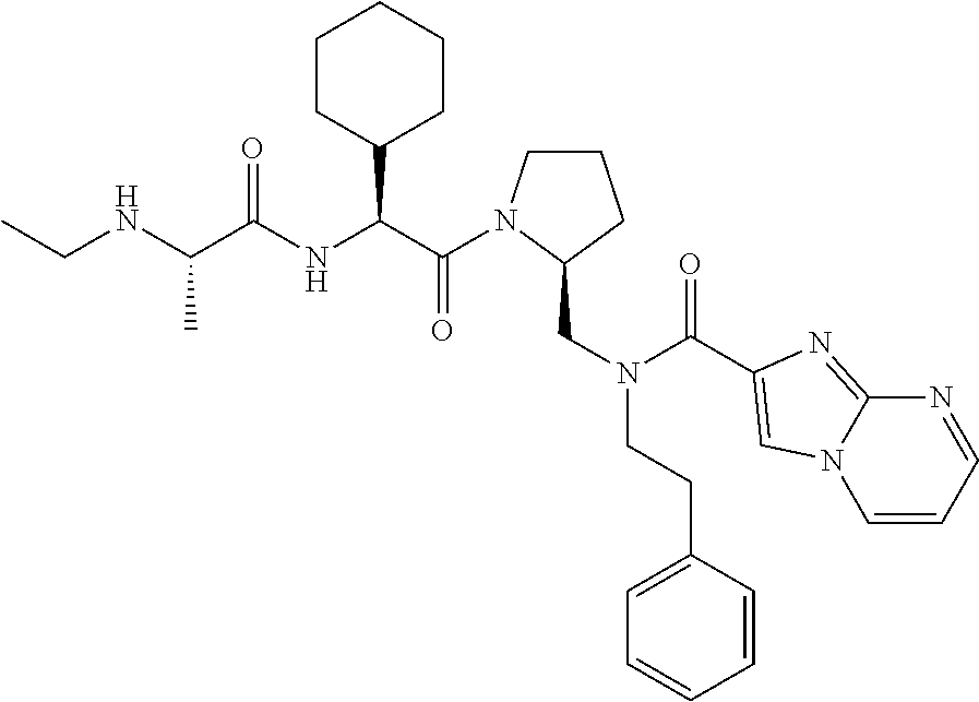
C(NC(C(NC(C(=O)N1CCCC1CN(CCC1=CC=CC=C1)C(=O)C1=CN2C=CC=NC2=N1)C1CCCCC1)=O)C)C
